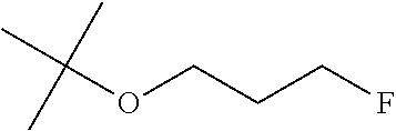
CC(OCCCF)(C)C
